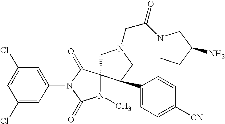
C1=C(Cl)C=C(N2C(=O)C3(N(C)C2=O)CN(CC(N2CCC(N)C2)=O)CC3C2=CC=C([CN])C=C2)C=C1Cl
